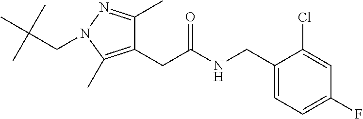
C1=C(CNC(CC2=C(C)N(CC(C)(C)C)N=C2C)=O)C(Cl)=CC(F)=C1
